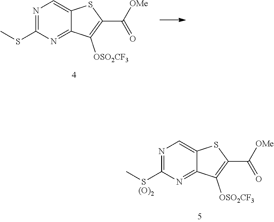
N1=C(SC)N=C2C(=C1)SC(C([OMe])=O)=C2[OSO2CF3].N1=C(SC)N=C2C(=C1)SC(C([OMe])=O)=C2[OSO2CF3].[(O)2]
